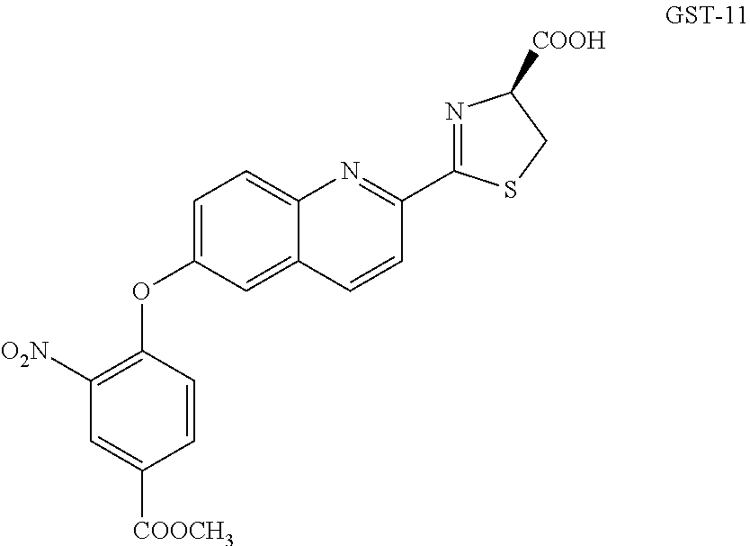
C1(OC2=CC=C3C(=C2)C=CC(C2=NC([COOH])CS2)=N3)=C([O2N])C=C([COOCH3])C=C1
